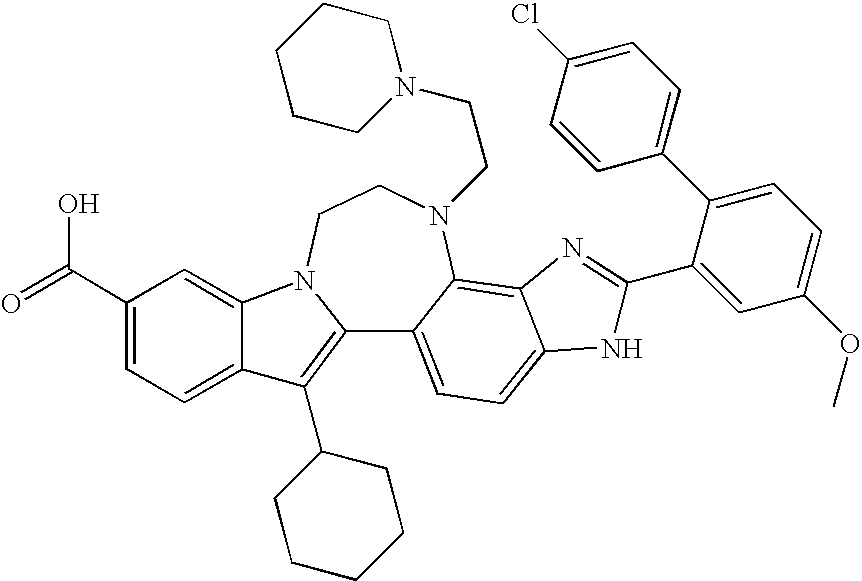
C12=C(C3CCCCC3)C3=CC=C(C(=O)O)C=C3N1CCN(CCN1CCCCC1)C1=C3C(=CC=C21)NC(C1=CC(OC)=CC=C1C1=CC=C(Cl)C=C1)=N3
